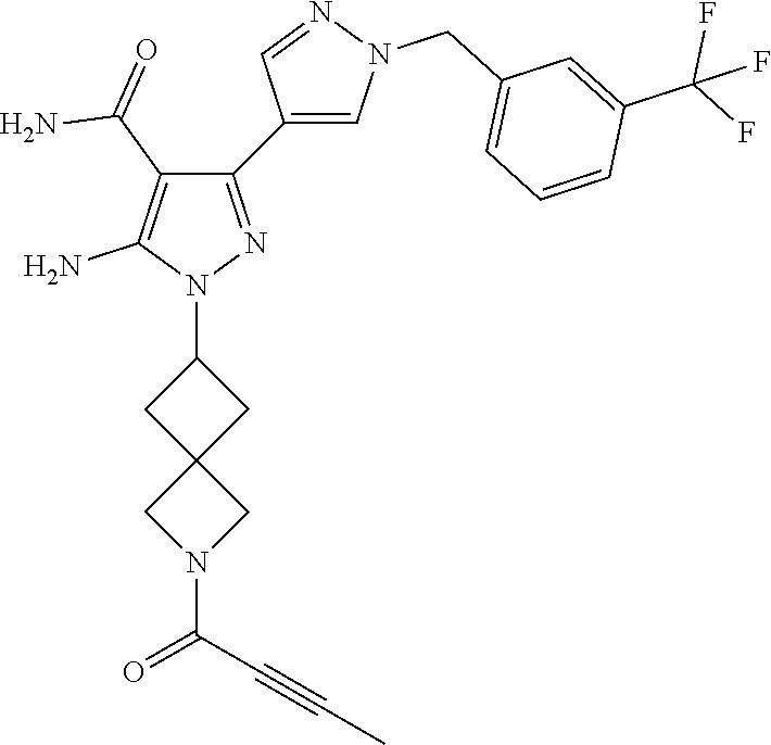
C1(N2N=C(C3=CN(CC4=CC=CC(C(F)(F)F)=C4)N=C3)C(C(=O)N)=C2N)CC2(C1)CN(C(C#CC)=O)C2
